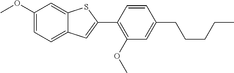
C1(OC)=CC=C2C(=C1)SC(C1=C(OC)C=C(CCCCC)C=C1)=C2
